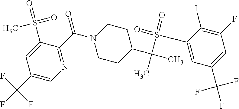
C1=C(S(=O)(=O)C)C(C(N2CCC(C(C)(S(=O)(=O)C3=CC(C(F)(F)F)=CC(F)=C3I)C)CC2)=O)=NC=C1C(F)(F)F
